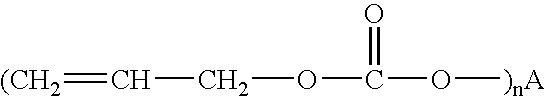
O(C(O[)nA])=O)CC=[(CH2]
